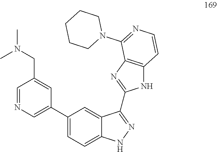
C1=NC=C(C2=CC=C3C(=C2)C(C2=NC4=C(N2)C=CN=C4N2CCCCC2)=NN3)C=C1CN(C)C
